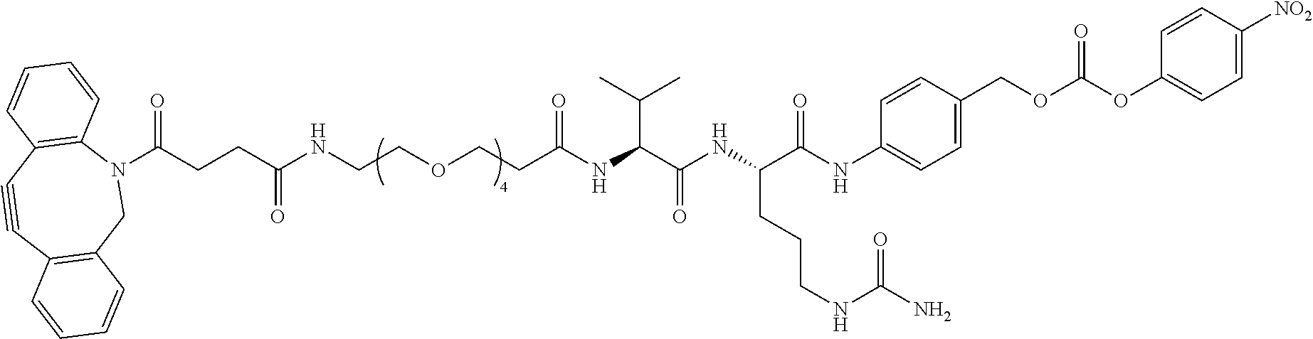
N1(C(CCC(NCCOCCC(NC(C(NC(C(NC2=CC=C(COC(=O)OC3=CC=C([NO2])C=C3)C=C2)=O)CCCNC(N)=O)=O)C(C)C)=O)=O)=O)C2=C(C#CC3=C(C1)C=CC=C3)C=CC=C2
